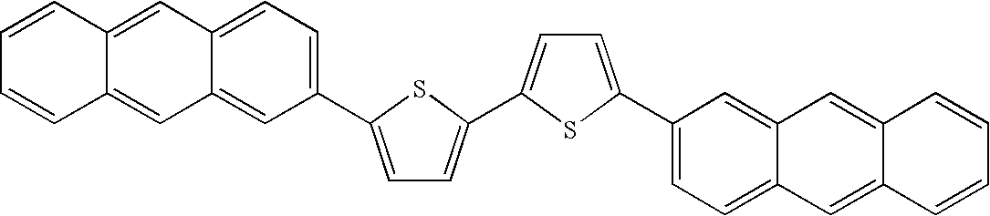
C1=C(C2=CC=C3C(=C2)C=C2C(=C3)C=CC=C2)SC(C2=CC=C(C3=CC=C4C(=C3)C=C3C(=C4)C=CC=C3)S2)=C1
